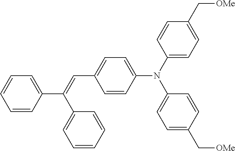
C1=C(N(C2=CC=C(C[OMe])C=C2)C2=CC=C(C[OMe])C=C2)C=CC(C=C(C2=CC=CC=C2)C2=CC=CC=C2)=C1
